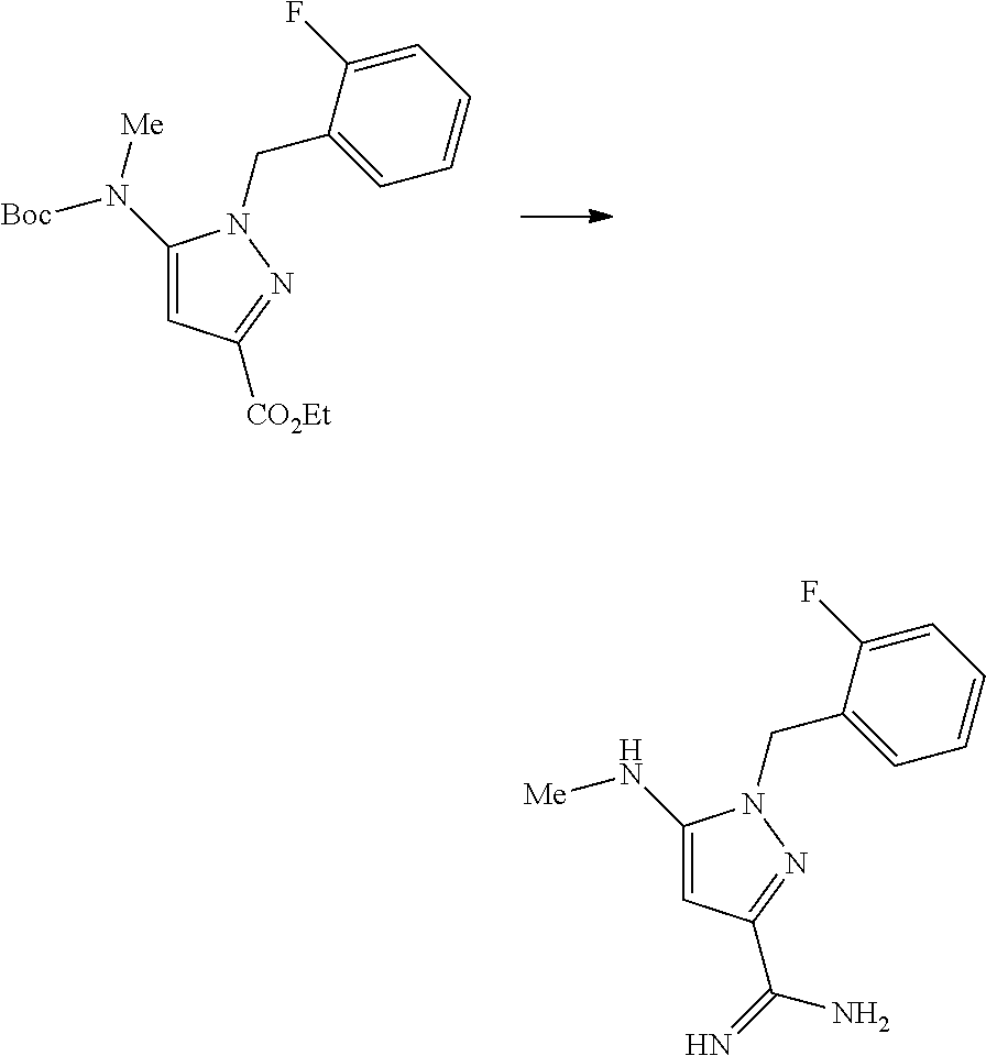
N(C1=CC(C(=N)N)=NN1CC1=CC=CC=C1F)[Me].N(C1=CC([CO2Et])=NN1CC1=CC=CC=C1F)([Me])[Boc]
